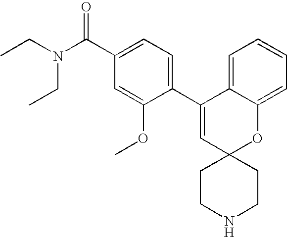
C1(C2=CC=C(C(N(CC)CC)=O)C=C2OC)=CC2(OC3=CC=CC=C13)CCNCC2
